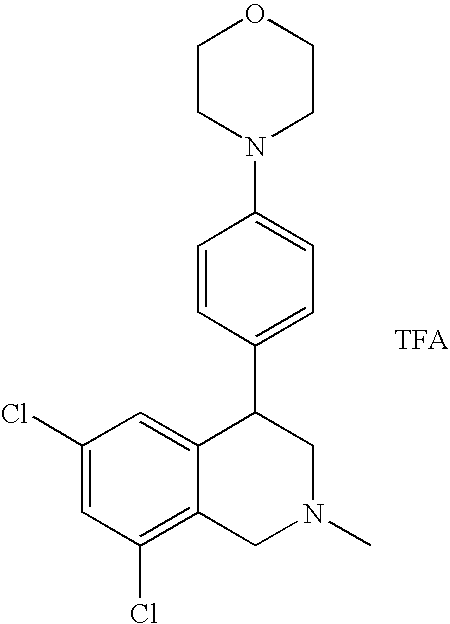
C1(Cl)=CC(Cl)=C2C(=C1)C(C1=CC=C(N3CCOCC3)C=C1)CN(C)C2.[TFA]
